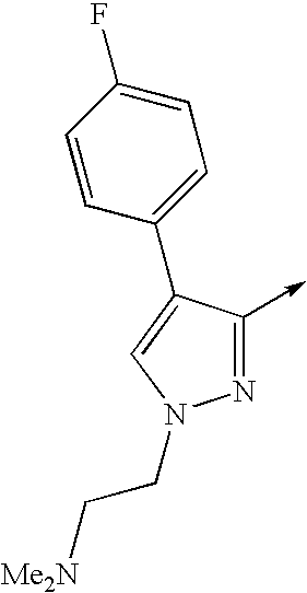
N1=C(->C)C(C2=CC=C(F)C=C2)=CN1CC[Me2N]
